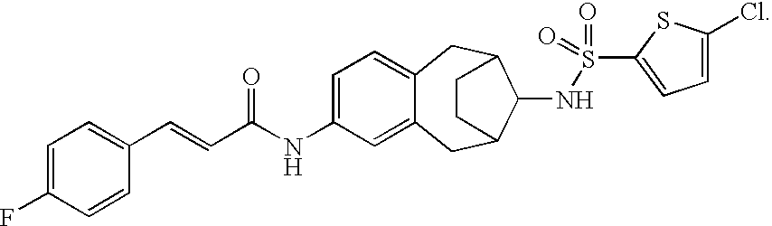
C12=CC=C(NC(C=CC3=CC=C(F)C=C3)=O)C=C1CC1C(NS(C3=CC=C(Cl)S3)(=O)=O)C(C2)CC1
